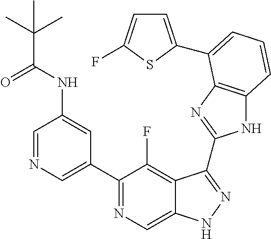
C1=NC=C(C2=NC=C3C(=C2F)C(C2=NC4=C(N2)C=CC=C4C2=CC=C(F)S2)=NN3)C=C1NC(C(C)(C)C)=O
